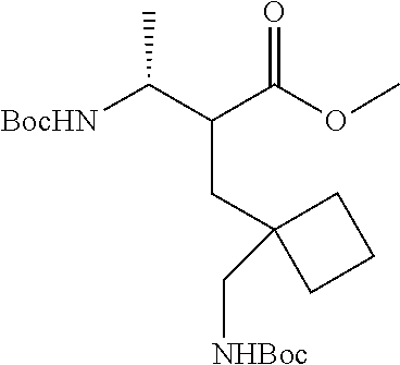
O(C)C(C(CC1(C[NHBoc])CCC1)C(C)[BocHN])=O
